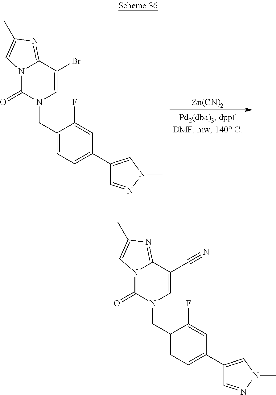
C1(CN2C(=O)N3C(=NC(C)=C3)C(C#N)=C2)=CC=C(C2=CN(C)N=C2)C=C1F.C1(CN2C(=O)N3C(=NC(C)=C3)C(Br)=C2)=CC=C(C2=CN(C)N=C2)C=C1F.[Zn(CN)2]
